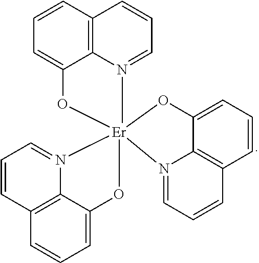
C12=CC=CC3=C1N(=CC=C3)[Er]1(OC3=CC=CC4=C3N(C)=CC=C4)(N3=CC=CC4=C3C(=CC=C4)O1)O2
